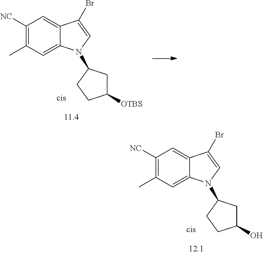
C1([NC])=C(C)C=C2C(=C1)C(Br)=CN2C1CC([OTBS])CC1.C1([NC])=C(C)C=C2C(=C1)C(Br)=CN2C1CC(O)CC1
